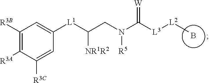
B.[W]=C([L3][L2]C)N(CC([L1]C1=CC([R3B])=C([R3A])C([R3C])=C1)[NR1R2])[R5]
